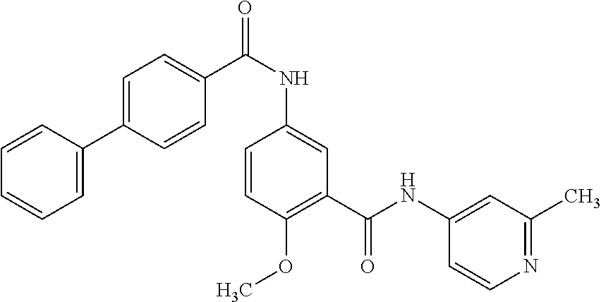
C1=CC(C2=CC=C(C(=O)NC3=CC(C(=O)NC4=CC(C)=NC=C4)=C(OC)C=C3)C=C2)=CC=C1
